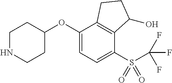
O(C1=CC=C(S(=O)(=O)C(F)(F)F)C2=C1CCC2O)C1CCNCC1
